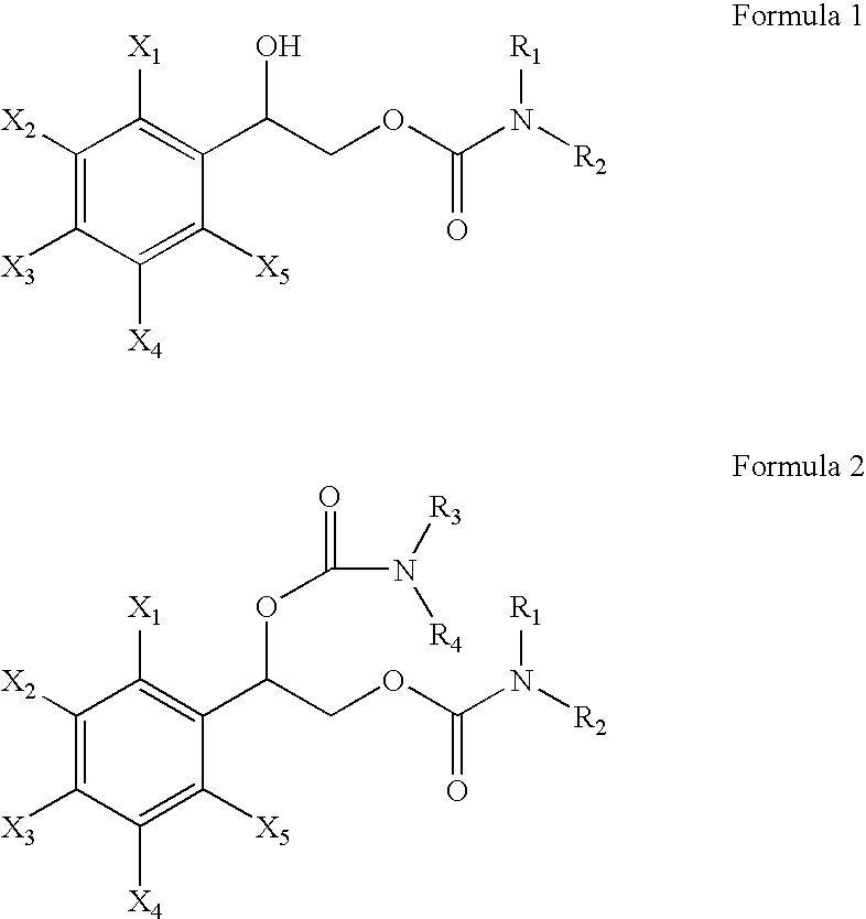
C1([X2])=C([X3])C([X4])=C([X5])C(C(COC(N([R2])[R1])=O)O)=C1[X1].C1([X2])=C([X3])C([X4])=C([X5])C(C(COC(N([R2])[R1])=O)OC(=O)N([R3])[R4])=C1[X1]
